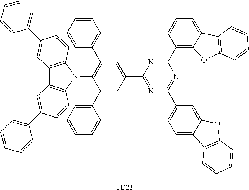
[TD23].C1(C2=CC=CC=C2)=CC(C2=NC(C3=CC=C4C(=C3)OC3=C4C=CC=C3)=NC(C3=C4C(=CC=C3)C3=C(O4)C=CC=C3)=N2)=CC(C2=CC=CC=C2)=C1N1C2=C(C3=C1C=CC(C1=CC=CC=C1)=C3)C=C(C1=CC=CC=C1)C=C2
